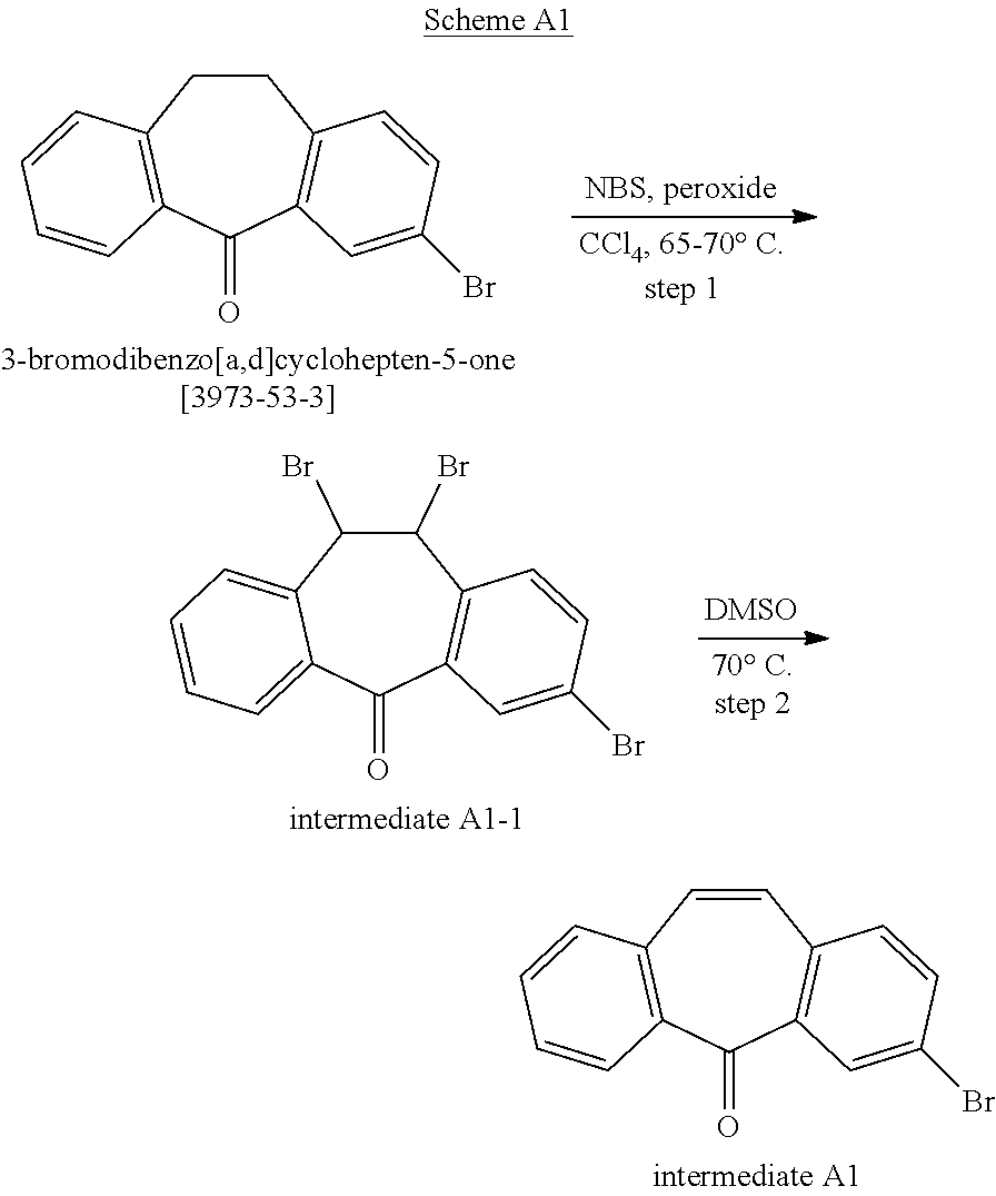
C1CC2=C(C(=O)C3=C1C=CC(Br)=C3)C=CC=C2.C1(Br)C(Br)C2=CC=CC=C2C(=O)C2=C1C=CC(Br)=C2.C1=CC2=C(C(=O)C3=C1C=CC(Br)=C3)C=CC=C2
